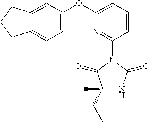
C1=CC=C(OC2=CC=C3C(=C2)CCC3)N=C1N1C(=O)C(CC)(C)NC1=O
